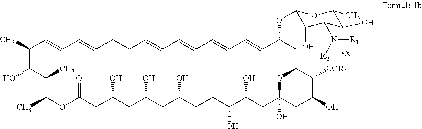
C1(C)C=CC=CCCC=CC=CC=CC=CC(OC2C(O)C(N([R1])[R2])C(O)C(C)O2)CC2C([COR3])C(O)CC(O)(O2)CC(O)C(O)CCC(O)CC(O)CC(O)CC(=O)OC(C)C(C)C1O.[X]
